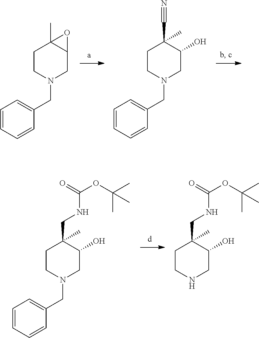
C1CN(CC2=CC=CC=C2)CC2C1(C)O2.C1CN(CC2=CC=CC=C2)CC(O)C1(C#N)C.C1CN(CC2=CC=CC=C2)CC(O)C1(CNC(=O)OC(C)(C)C)C.C1CNCC(O)C1(CNC(=O)OC(C)(C)C)C
